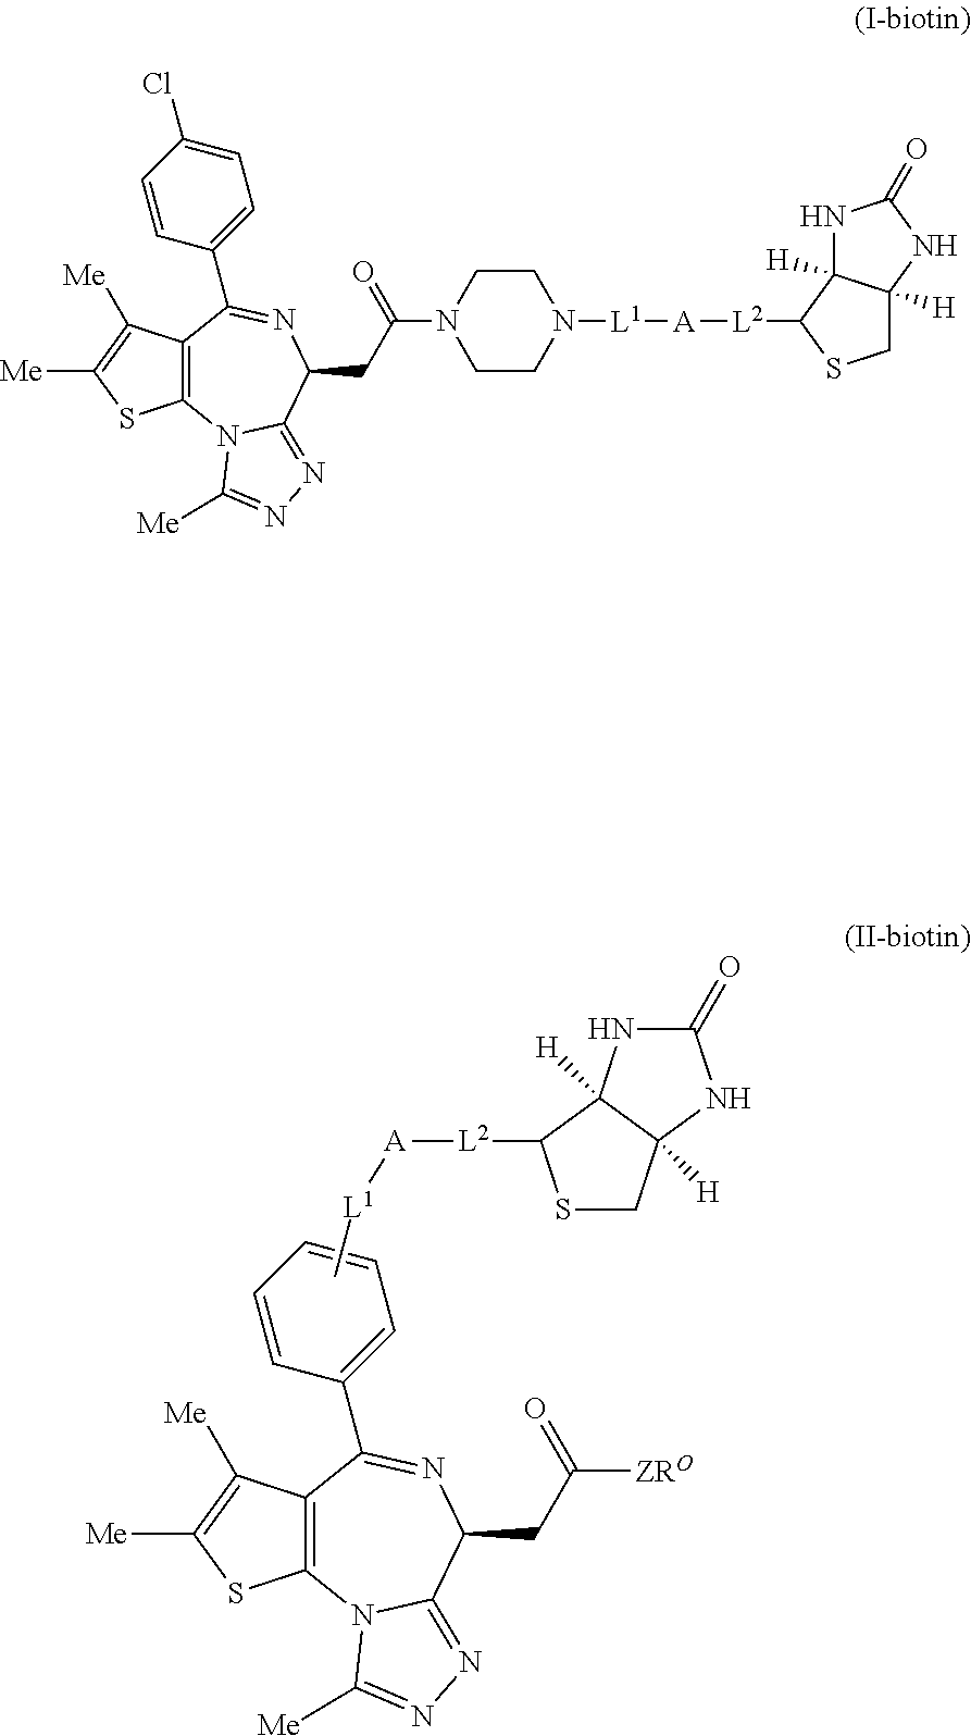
C12=C(N3C(=NN=C3[Me])C(CC(=O)[ZRO])N=C1C1=CC=CC=C1)SC([Me])=C2[Me].C[L1][A][L2]C1SCC2([H])C1([H])NC(=O)N2.C12=C(N3C(=NN=C3[Me])C(CC(=O)N3CCN([L1][A][L2]C4SCC5([H])C4([H])NC(=O)N5)CC3)N=C1C1=CC=C(Cl)C=C1)SC([Me])=C2[Me]
